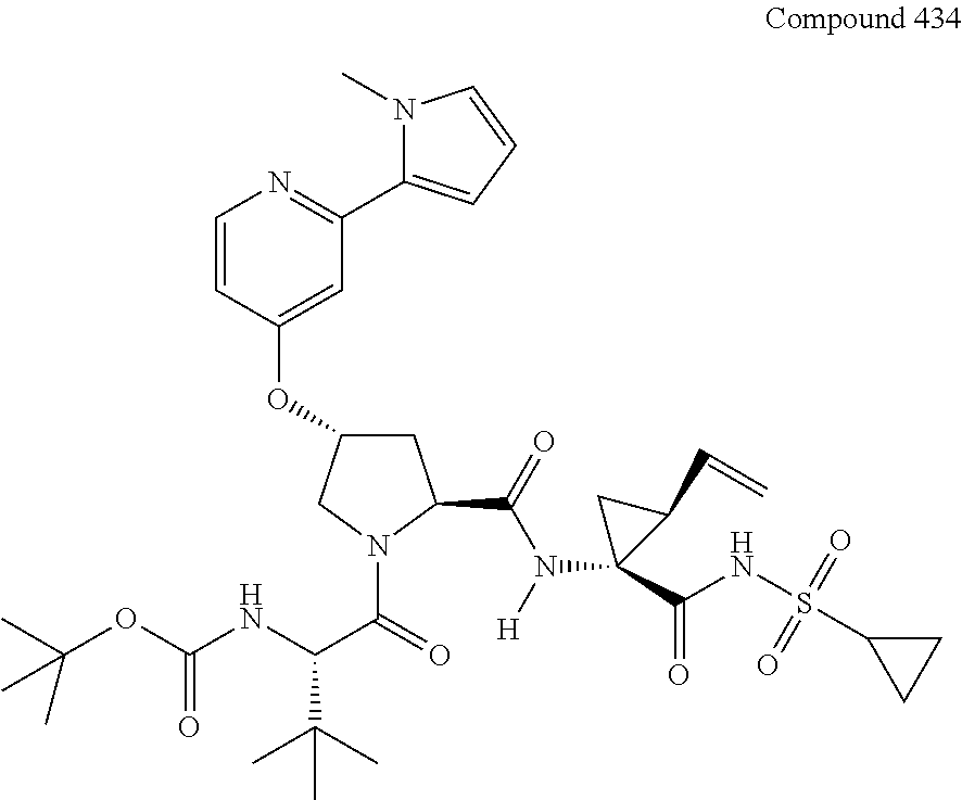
C1=CC(OC2CC(C(=O)N(C3(C(NS(=O)(=O)C4CC4)=O)C(C=C)C3)[H])N(C(=O)C(C(C)(C)C)NC(=O)OC(C)(C)C)C2)=CC(C2=CC=CN2C)=N1
